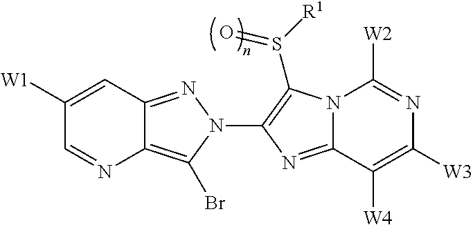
C12=C(Br)N(C3=C(S([R1])=O)N4C(=N3)C([W4])=C([W3])N=C4[W2])N=C1C=C([W1])C=N2
